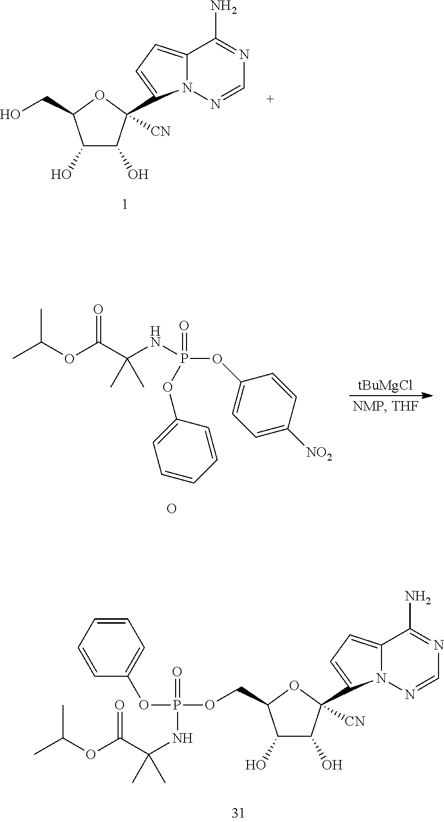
C1(O)C(O)C([CN])(C2=CC=C3N2N=CN=C3N)OC1CO.[tBuMgCl].CC(OC(C(NP(=O)(OC1=CC=C([NO2])C=C1)OC1=CC=CC=C1)(C)C)=O)C.O.C1(O)C(O)C([CN])(C2=CC=C3N2N=CN=C3N)OC1COP(OC1=CC=CC=C1)(=O)NC(C(OC(C)C)=O)(C)C
